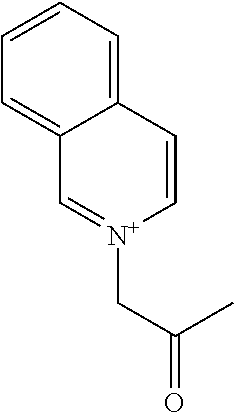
C12=CC=CC=C1C=[N+](CC(C)=O)C=C2
